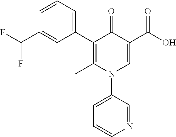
C1(C2=CC=CC(C(F)F)=C2)=C(C)N(C2=CC=CN=C2)C=C(C(=O)O)C1=O
